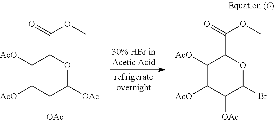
C1([AcO])C([AcO])C([OAc])C([OAc])OC1C(OC)=O.C1([AcO])C([AcO])C([OAc])C(Br)OC1C(OC)=O
